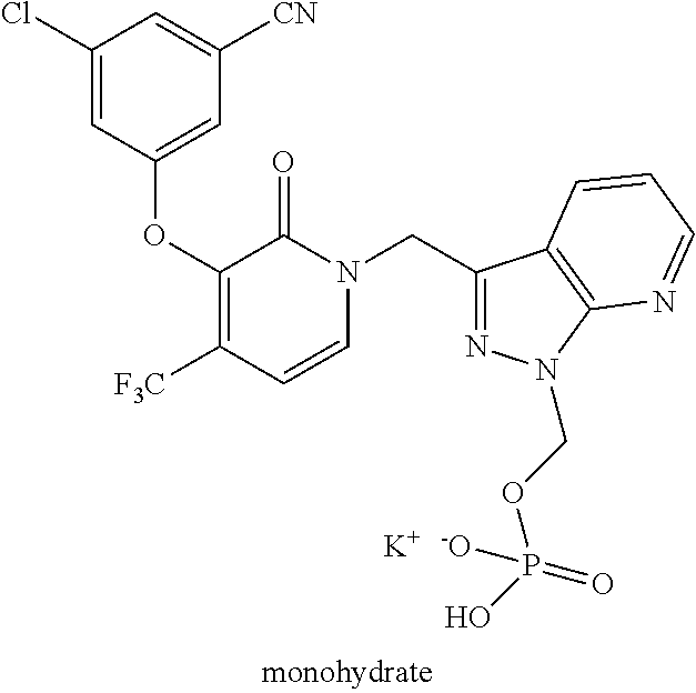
C1(Cl)=CC(OC2=C([F3C])C=CN(CC3=NN(COP(O)(=O)[-O])C4=C3C=CC=N4)C2=O)=CC([CN])=C1.[K]
